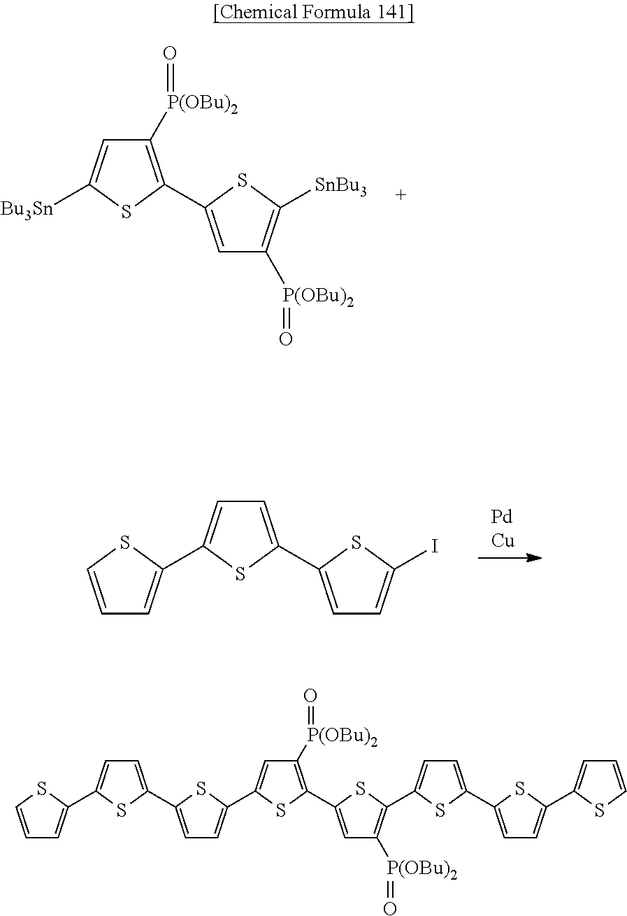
C1([P(OBu)2]=O)=C(C2=CC([P(OBu)2]=O)=C([SnBu3])S2)SC([Bu3Sn])=C1.C1=C(C2=CC=C(I)S2)SC(C2=CC=CS2)=C1.C1([P(OBu)2]=O)=C(C2=CC([P(OBu)2]=O)=C(C3=CC=C(C4=CC=C(C5=CC=CS5)S4)S3)S2)SC(C2=CC=C(C3=CC=C(C4=CC=CS4)S3)S2)=C1
